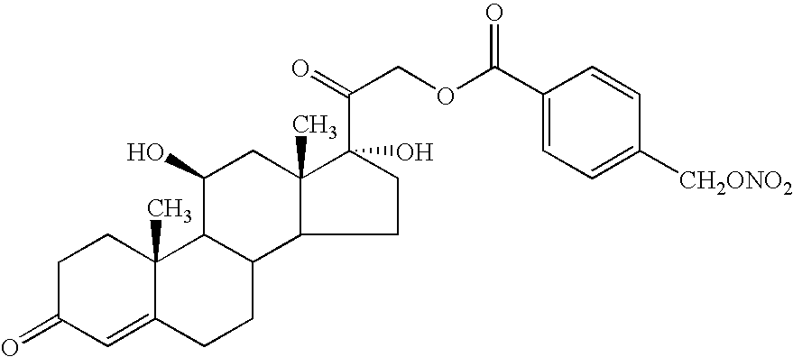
C1C(=O)C=C2C(C)(C1)C1C(CC2)C2C(C)(CC1O)C(C(COC(C1=CC=C([CH2ONO2])C=C1)=O)=O)(O)CC2
